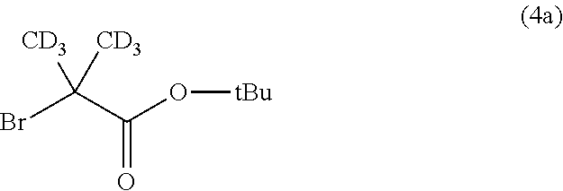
BrC(C(O[tBu])=O)([CD3])[CD3]
